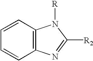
C1=CC2=C(C=C1)N=C([R2])N2[R]
